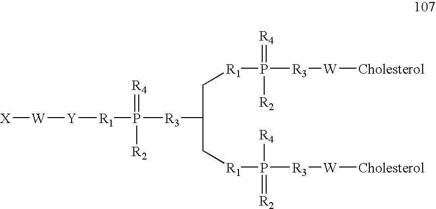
[X][W][Y][R1]P([R3]C(C[R1]P([R3][W][Cholesterol])(=[R4])[R2])C[R1]P([R3][W][Cholesterol])([R4])=[R2])(=[R4])[R2]
